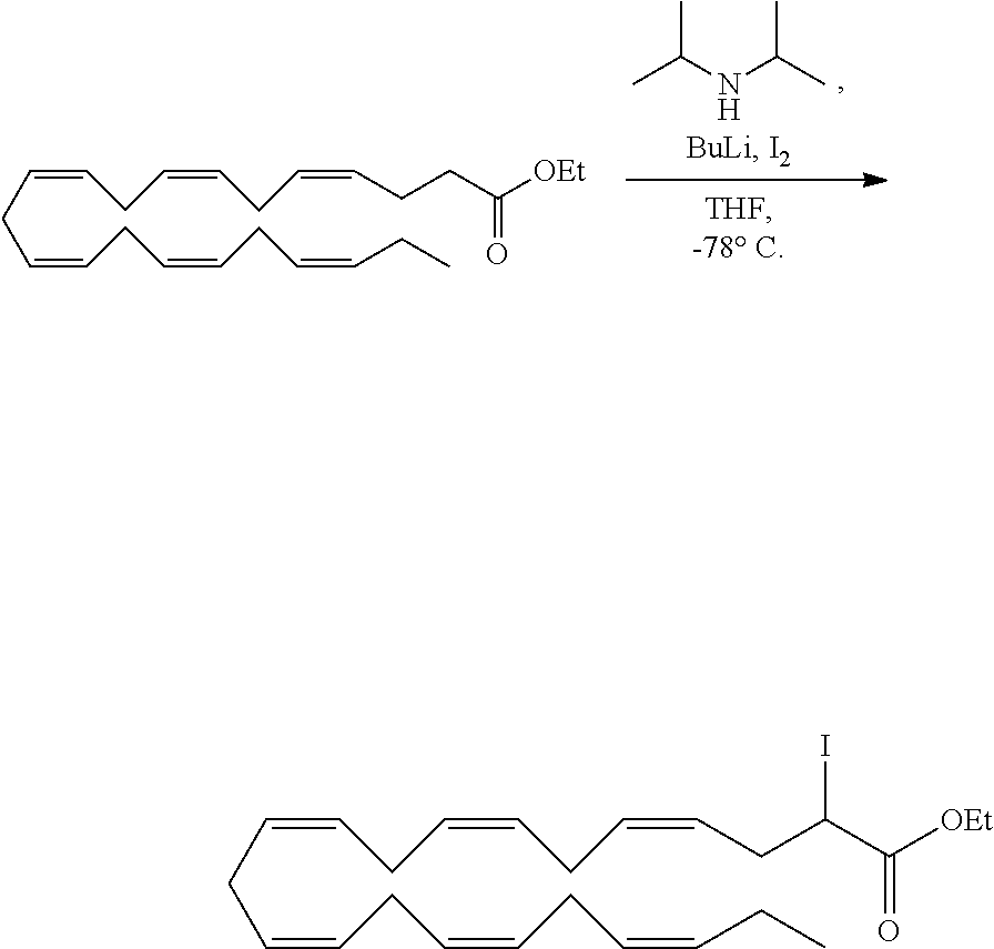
C(NC(C)C)(C)C.C(C=CCC=CCC=CCC)C=CCC=CCC=CCCC([OEt])=O.C(C=CCC=CCC=CCC)C=CCC=CCC=CCC(C([OEt])=O)I
